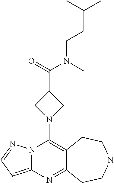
N12C(=CC=N1)N=C1C(=C2N2CC(C(=O)N(C)CCC(C)C)C2)CCNCC1
